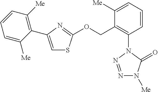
C1=CC=C([Me])C(COC2=NC(C3=C([Me])C=CC=C3[Me])=CS2)=C1N1N=NN([Me])C1=O
